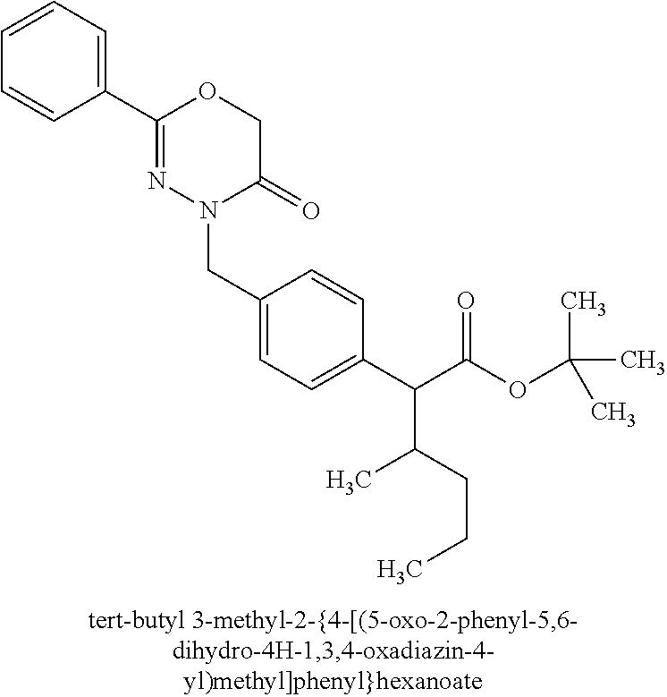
N1(CC2=CC=C(C(C(OC(C)(C)C)=O)C(CCC)C)C=C2)C(=O)COC(C2=CC=CC=C2)=N1
